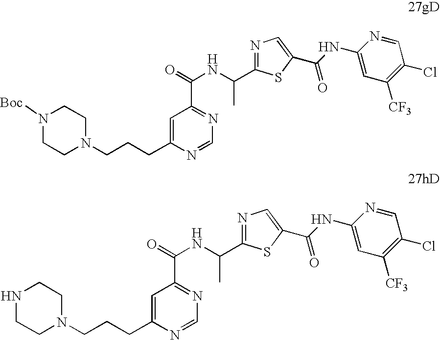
C1=NC(NC(C2=CN=C(C(NC(=O)C3=NC=NC(CCCN4CCN([Boc])CC4)=C3)C)S2)=O)=CC([CF3])=C1Cl.C1=NC(NC(C2=CN=C(C(NC(=O)C3=NC=NC(CCCN4CCNCC4)=C3)C)S2)=O)=CC([CF3])=C1Cl
